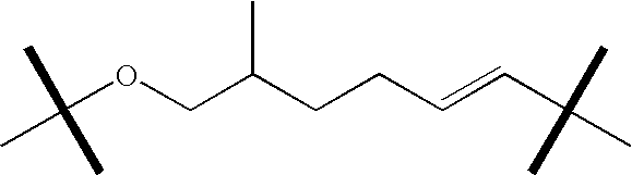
C(OCC(CCC=CC(C)(C)C)C)(C)(C)C
